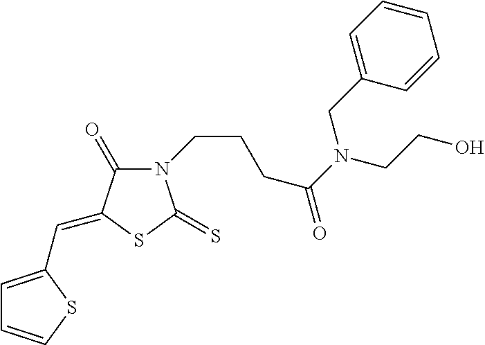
C(=C1C(=O)N(CCCC(=O)N(CCO)CC2=CC=CC=C2)C(=S)S1)C1=CC=CS1
